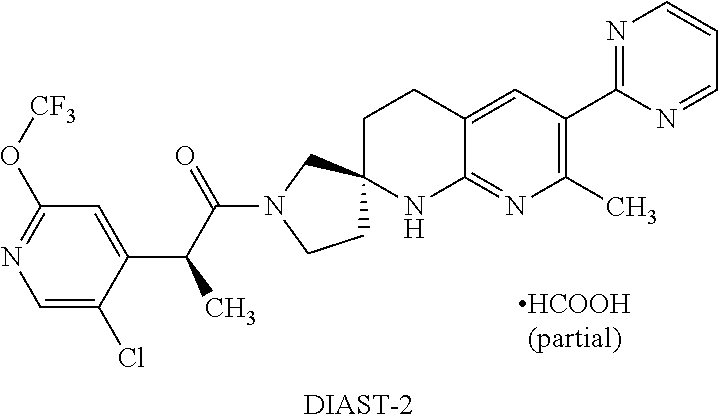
C1=C(Cl)C(C(C(N2CCC3(C2)CCC2=CC(C4=NC=CC=N4)=C(C)N=C2N3)=O)C)=CC(O[CF3])=N1.[DIAST-2]
